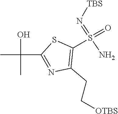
O=S(N)(=N[TBS])C1=C(CC[OTBS])N=C(C(O)(C)C)S1
